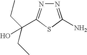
N1=C(N)SC(C(O)(CC)CC)=N1
